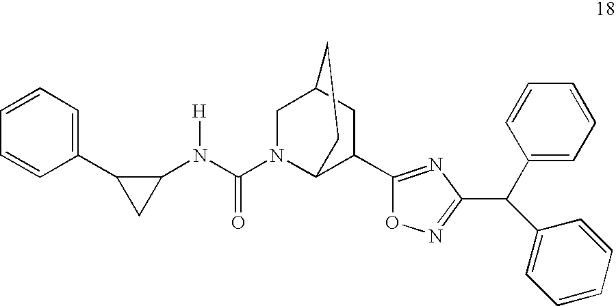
C1=CC=C(C2C(N(C(N3C4C(C5=NC(C(C6=CC=CC=C6)C6=CC=CC=C6)=NO5)CC(C3)CC4)=O)[H])C2)C=C1
